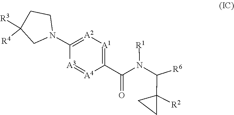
N([R1])(C(C1([R2])CC1)[R6])C(=O)C1=[A1][A2]=C(N2CC([R4])([R3])CC2)[A3]=[A4]1
